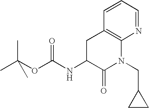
CC(OC(NC1C(=O)N(CC2CC2)C2=C(C1)C=CC=N2)=O)(C)C
